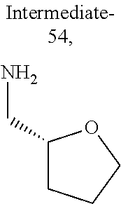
C1(CN)CCCO1
